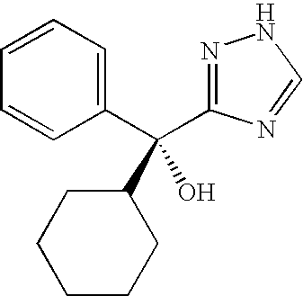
C1(C(C2=NNC=N2)(C2CCCCC2)O)=CC=CC=C1
